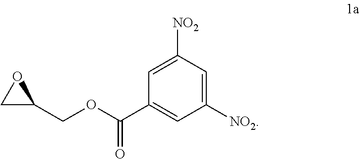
C1C(COC(C2=CC([NO2])=CC([NO2])=C2)=O)O1
